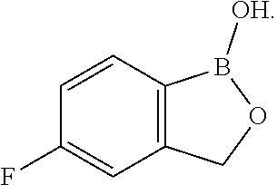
C1=CC2=C(C=C1F)COB2[OH]
